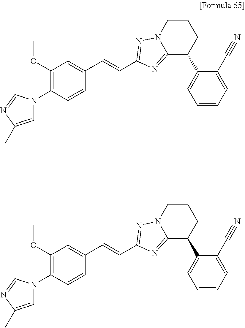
C1=C(C)N=CN1C1=C(OC)C=C(C=CC2=NN3C(=N2)C(C2=CC=CC=C2C#N)CCC3)C=C1.C1=C(C)N=CN1C1=C(OC)C=C(C=CC2=NN3C(=N2)C(C2=CC=CC=C2C#N)CCC3)C=C1
